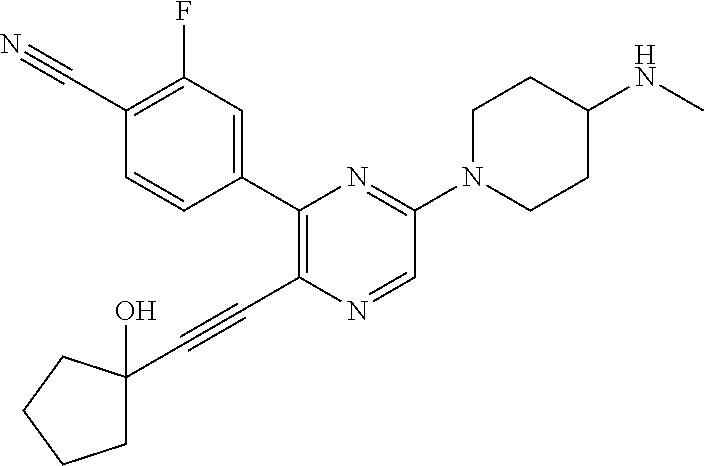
C(C1=C(C2=CC(F)=C(C#N)C=C2)N=C(N2CCC(NC)CC2)C=N1)#CC1(O)CCCC1
